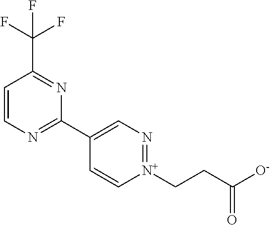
C1=CN=C(C2=CN=[N+](CCC([O-])=O)C=C2)N=C1C(F)(F)F
